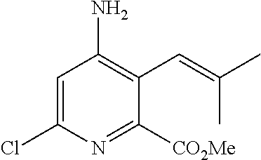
C1=C(Cl)N=C([CO2Me])C(C=C(C)C)=C1N
